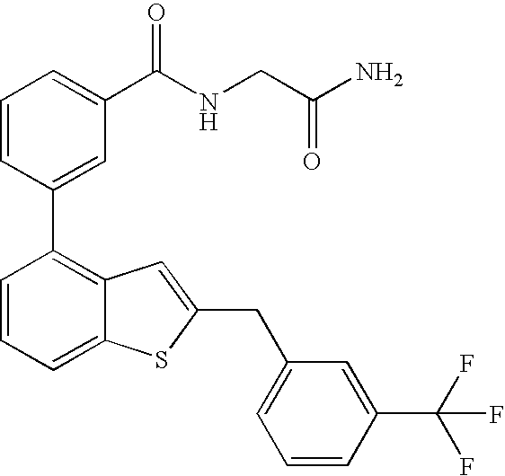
C1=CC(C2=C3C(=CC=C2)SC(CC2=CC=CC(C(F)(F)F)=C2)=C3)=CC(C(NCC(N)=O)=O)=C1
